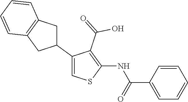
C1(C2=CSC(NC(C3=CC=CC=C3)=O)=C2C(=O)O)CC2=C(C1)C=CC=C2
